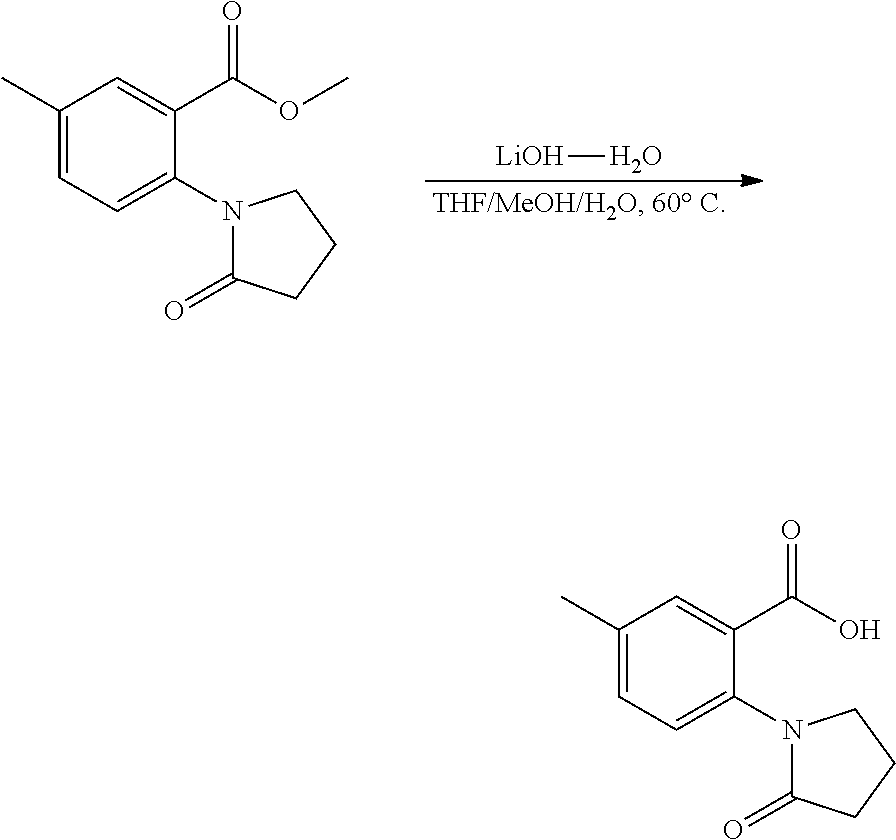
C1(C)=CC=C(N2C(=O)CCC2)C(C(OC)=O)=C1.[LiOH]O.C1(C)=CC=C(N2C(=O)CCC2)C(C(O)=O)=C1
